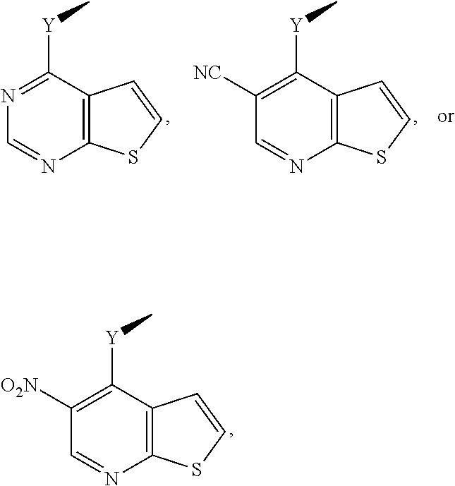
N1=C([Y]C)C2=C(N=C1)SC=C2.C1([NC])=C([Y]C)C2=C(N=C1)SC=C2.C1([O2N])=C([Y]C)C2=C(N=C1)SC=C2
